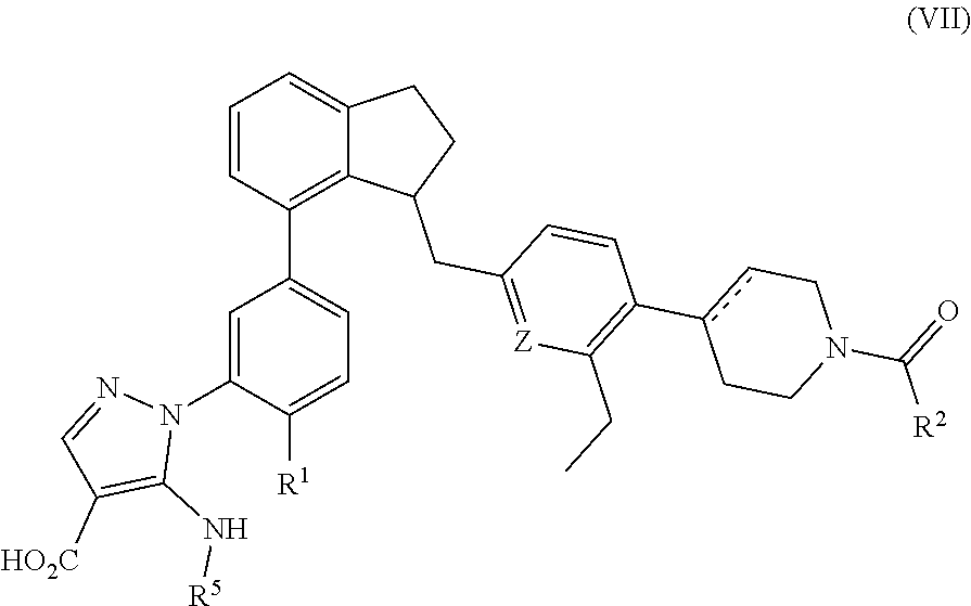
C1=C(N2N=CC([HO2C])=C2N[R5])C([R1])=CC=C1C1=C2C(=CC=C1)CCC2CC1=[Z]C(CC)=C(c2cCN(C([R2])=O)CC2)C=C1
